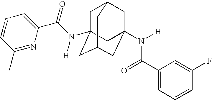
C1C2(N(C(C3=CC=CC(C)=N3)=O)[H])CC3CC(N([H])C(C4=CC=CC(F)=C4)=O)(CC1C3)C2
